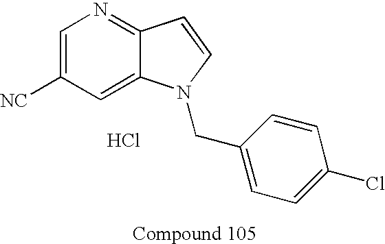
C1=C([NC])C=C2C(=N1)C=CN2CC1=CC=C(Cl)C=C1.Cl
